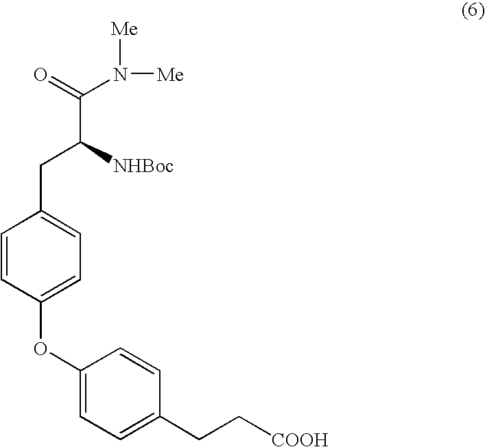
C(C([NHBoc])CC1=CC=C(OC2=CC=C(CC[COOH])C=C2)C=C1)(=O)N([Me])[Me]
